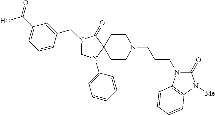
N1(CC2=CC(C(=O)O)=CC=C2)CN(C2=CC=CC=C2)C2(C1=O)CCN(CCCN1C(=O)N([Me])C3=C1C=CC=C3)CC2
